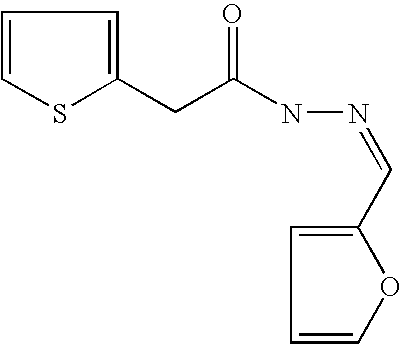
C1=CSC(CC(NN=CC2=CC=CO2)=O)=C1
